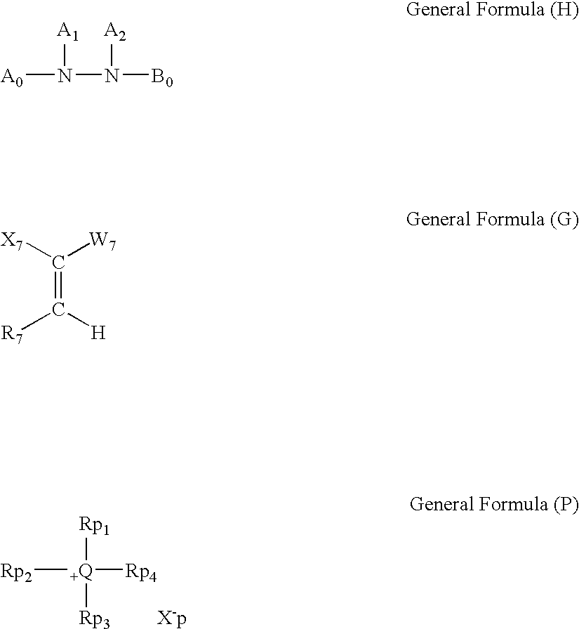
[Rp2][+Q]([Rp4])([Rp1])[Rp3].[A0]N(N([B0])[A2])[A1].C(=C([R7])[H])([X7])[W7]
